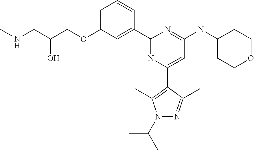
C1=C(OCC(CNC)O)C=C(C2=NC(C3=C(C)N(C(C)C)N=C3C)=CC(N(C3CCOCC3)C)=N2)C=C1
